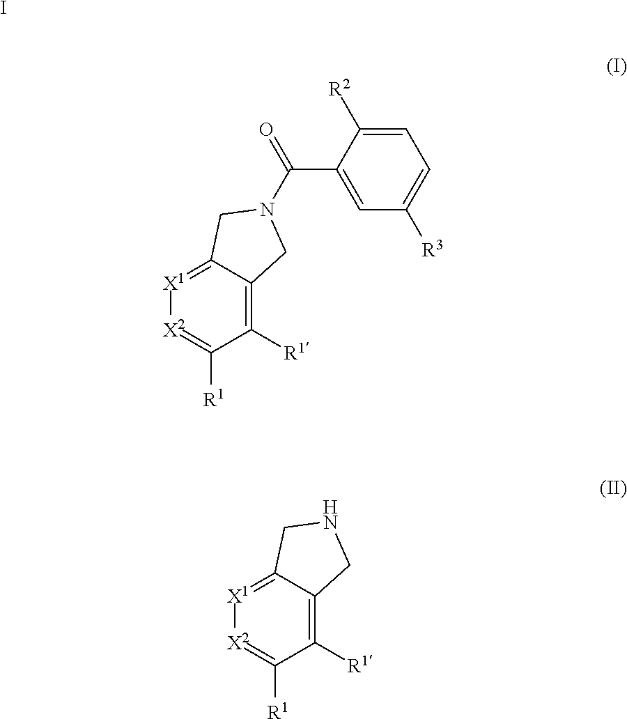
[X2]1=C([R1])C([R1])=C2C(=[X1]1)CN(C(C1=CC([R3])=CC=C1[R2])=O)C2.I.[X2]1=C([R1])C([R1])=C2C(=[X1]1)CNC2
